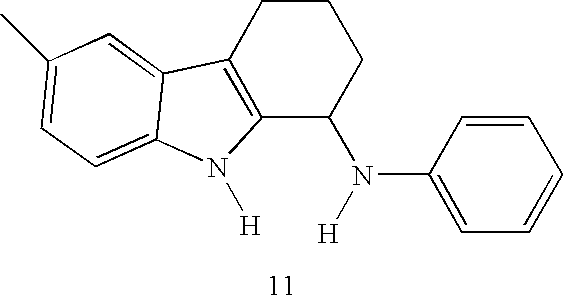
C12=C(CCCC1N([H])C1=CC=CC=C1)C1=CC(C)=CC=C1N2[H]
